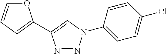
O1C=CC=C1C1=CN(C2=CC=C(Cl)C=C2)N=N1
